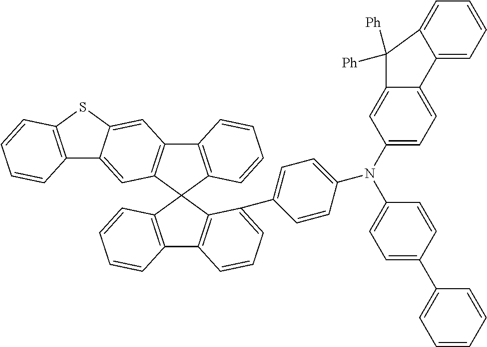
C12=C(C3(C4=C1C=C1C(=C4)C4=C(S1)C=CC=C4)C1=C(C4=C3C(C3=CC=C(N(C5=CC=C(C6=CC=CC=C6)C=C5)C5=CC=C6C(=C5)C([Ph])([Ph])C5=CC=CC=C65)C=C3)=CC=C4)C=CC=C1)C=CC=C2
